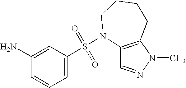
C1(N)=CC(S(=O)(=O)N2C3=C(N(C)N=C3)CCCC2)=CC=C1
